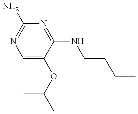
CC(OC1=CN=C(N)N=C1NCCCC)C
